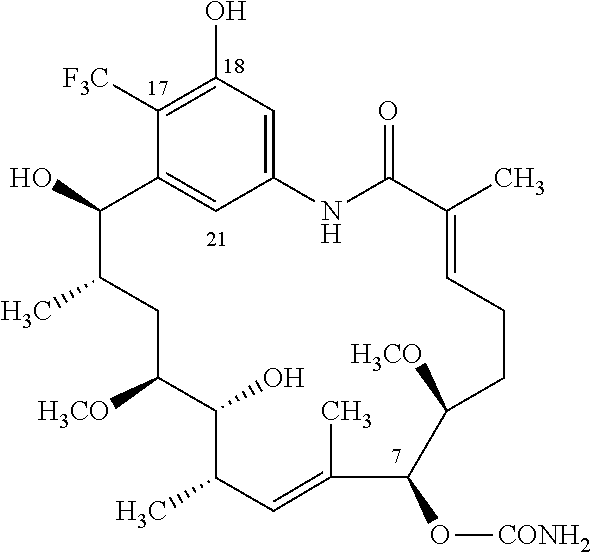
C1(O)=C([F3C])C2=CC(=C1)NC(=O)C(C)=CCCC([H3CO])C(O[CONH2])C(C)=CC(C)C(O)C([H3CO])CC(C)C2O
